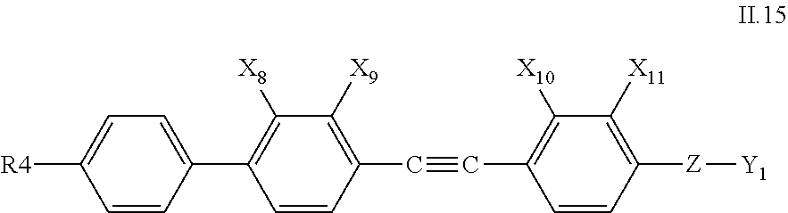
C1=CC(C#CC2=C([X10])C([X11])=C([Z][Y1])C=C2)=C([X9])C([X8])=C1C1=CC=C([R4])C=C1
